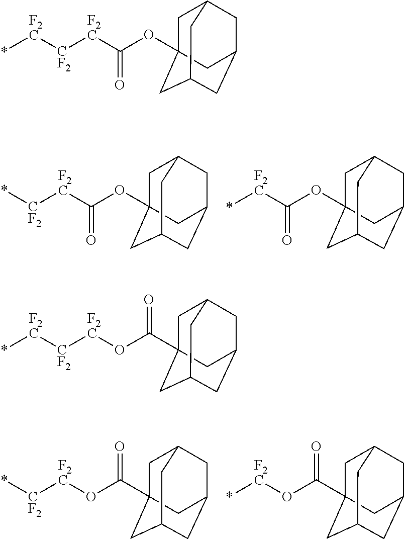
C1C2(OC([F2C][CF2]*)=O)CC3CC(CC1C3)C2.C1C2(OC([F2C]*)=O)CC3CC(CC1C3)C2.C1C2(C(O[F2C][CF2]*)=O)CC3CC(CC1C3)C2.C1C2(C(O[F2C]*)=O)CC3CC(CC1C3)C2.C1C2(OC([F2C][CF2][F2C]*)=O)CC3CC(CC1C3)C2.C1C2(C(O[F2C][CF2][F2C]*)=O)CC3CC(CC1C3)C2
